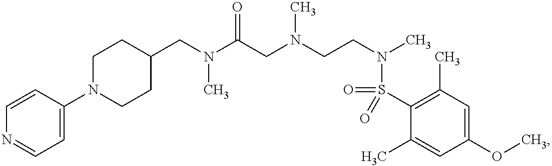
C1(CN(C(CN(CCN(C)S(C2=C(C)C=C(OC)C=C2C)(=O)=O)C)=O)C)CCN(C2=CC=NC=C2)CC1
